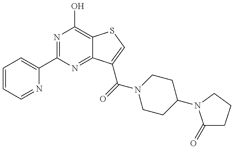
C1=CC=NC(C2=NC(O)=C3C(=N2)C(C(N2CCC(N4C(=O)CCC4)CC2)=O)=CS3)=C1
